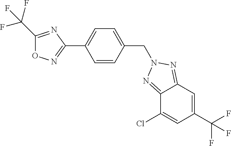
C1(C(F)(F)F)=CC2=NN(CC3=CC=C(C4=NOC(C(F)(F)F)=N4)C=C3)N=C2C(Cl)=C1
